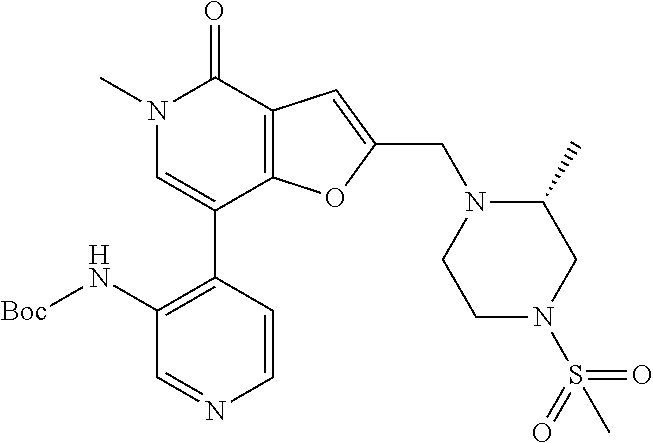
N1(C)C=C(C2=C(N[Boc])C=NC=C2)C2=C(C1=O)C=C(CN1C(C)CN(S(=O)(=O)C)CC1)O2
